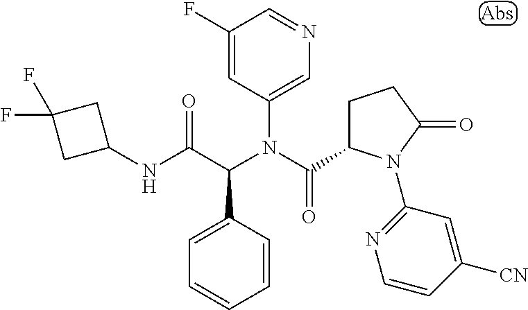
C1(N(C(C2CCC(=O)N2C2=NC=CC([CN])=C2)=O)C(C(NC2CC(F)(F)C2)=O)C2=CC=CC=C2)=CN=CC(F)=C1
